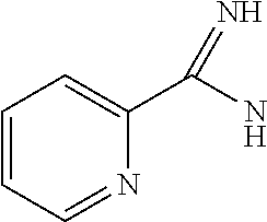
C1(C(N)=N)=CC=CC=N1
